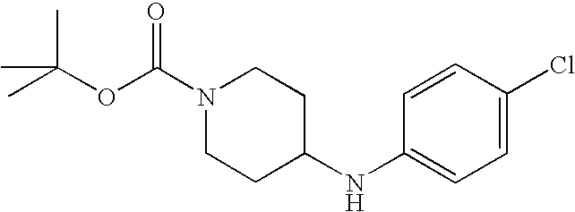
O(C(C)(C)C)C(N1CCC(NC2=CC=C(Cl)C=C2)CC1)=O
